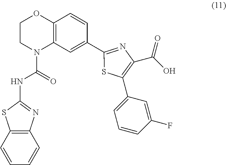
C1CN(C(=O)NC2=NC3=C(S2)C=CC=C3)C2=C(O1)C=CC(C1=NC(C(O)=O)=C(C3=CC=CC(F)=C3)S1)=C2
